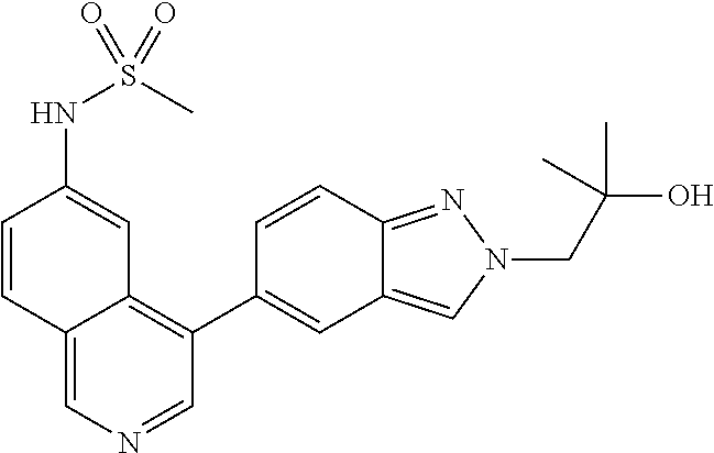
C12=CN=CC(C3=CC4=CN(CC(C)(C)O)N=C4C=C3)=C1C=C(NS(C)(=O)=O)C=C2
